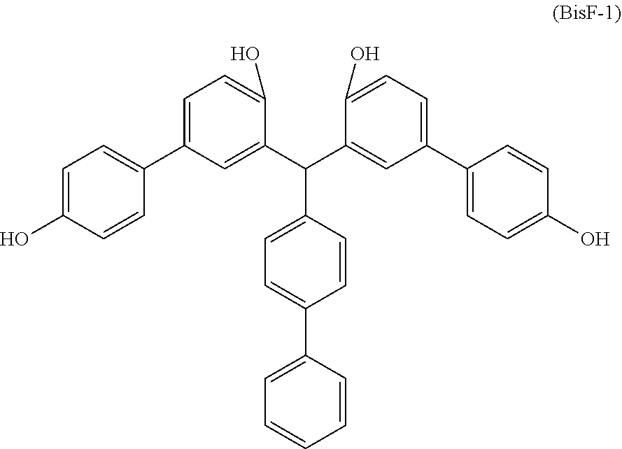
C1(O)=CC=C(C2=CC=C(O)C=C2)C=C1C(C1=CC(C2=CC=C(O)C=C2)=CC=C1O)C1=CC=C(C2=CC=CC=C2)C=C1
